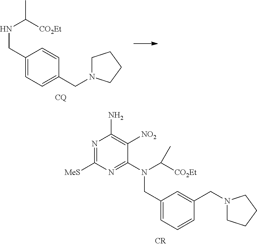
N(C([CO2Et])C)CC1=CC=C(CN2CCCC2)C=C1.[MeS]C1=NC(N)=C([NO2])C(N(C([CO2Et])C)CC2=CC=CC(CN3CCCC3)=C2)=N1
